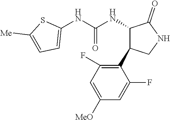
C1(NC(NC2C(=O)NCC2C2=C(F)C=C([MeO])C=C2F)=O)=CC=C([Me])S1
